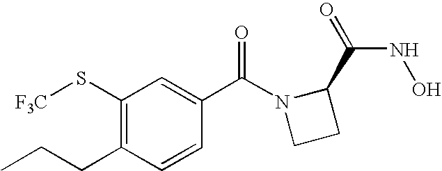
C1(S[F3C])=C(CCC)C=CC(C(N2CCC2C(=O)NO)=O)=C1
